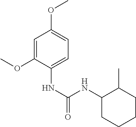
C1=C(OC)C(NC(=O)[HN]C2CCCCC2C)=CC=C1OC
